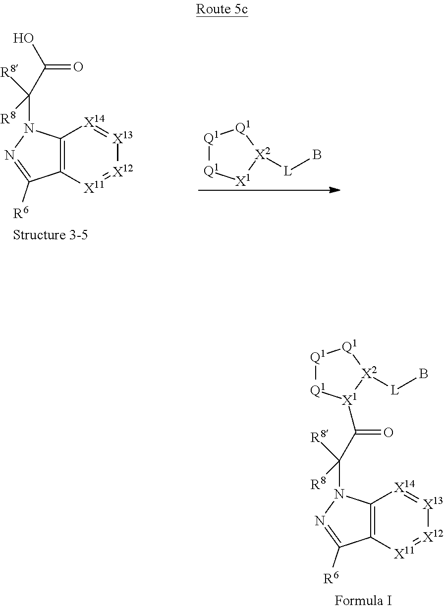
C12=C(C([R6])=NN1C(C(=O)O)([R8])[R8])[X11]=[X12][X13]=[X14]2.[Q1]1[Q1][X1][X2]([L]B)[Q1]1.C12=C(C([R6])=NN1C(C([X1]1[Q1][Q1][Q1][X2]1[L]B)=O)([R8])[R8])[X11]=[X12][X13]=[X14]2
